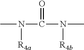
CN(C(=O)N(C)[R4b])[R4a]
